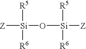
[Z][Si]([R5])([R6])O[Si]([R5])([R6])[Z]
